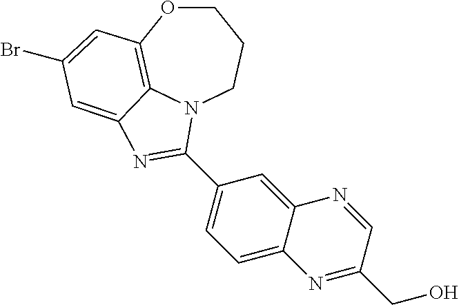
C1OC2=C3N(CC1)C(C1=CC=C4C(=C1)N=CC(CO)=N4)=NC3=CC(Br)=C2
